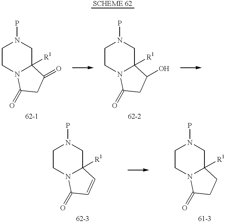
C1N2C([R1])(CN(P)C1)C(=O)CC2=O.C1N2C([R1])(CN(P)C1)C(O)CC2=O.C1N2C([R1])(CN(P)C1)C=CC2=O.C1N2C([R1])(CN(P)C1)CCC2=O
